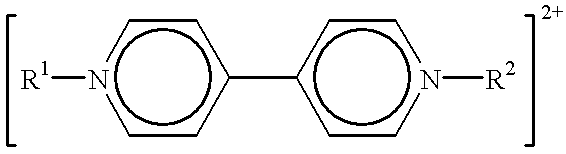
[R1]n1ccc(-c2ccn([R2])cc2)cc1
